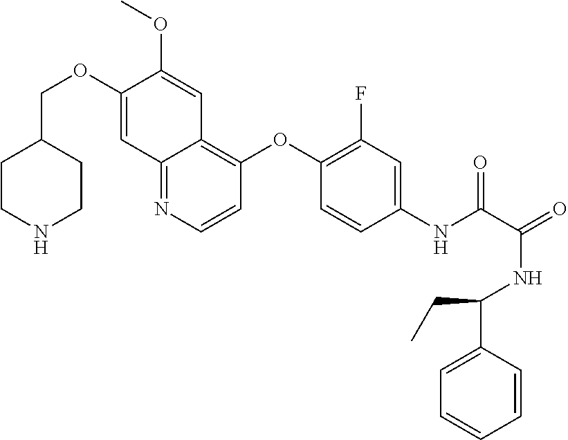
C1CNCCC1COC1=CC2=NC=CC(OC3=C(F)C=C(NC(=O)C(NC(C4=CC=CC=C4)CC)=O)C=C3)=C2C=C1OC
